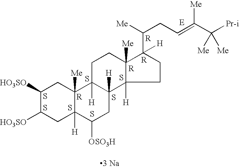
C1([HO3SO])C([HO3SO])CC2([H])C([Me])(C1)C1([H])C([H])(CC2[OSO3H])C2([H])C([Me])(CC1)C(C([Me])CC=C(C([Pr-i])([Me])[Me])[Me])([H])CC2.S.S.S.S.[R].S.S.S.[R].[R].[R].[3 Na]
